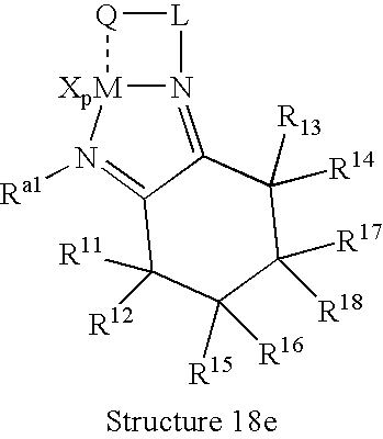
C1([R12])([R11])C([R15])([R16])C([R17])([R18])C([R14])([R13])C2=N3[XpM](N([Ra1])=C12)[Q][L]3
